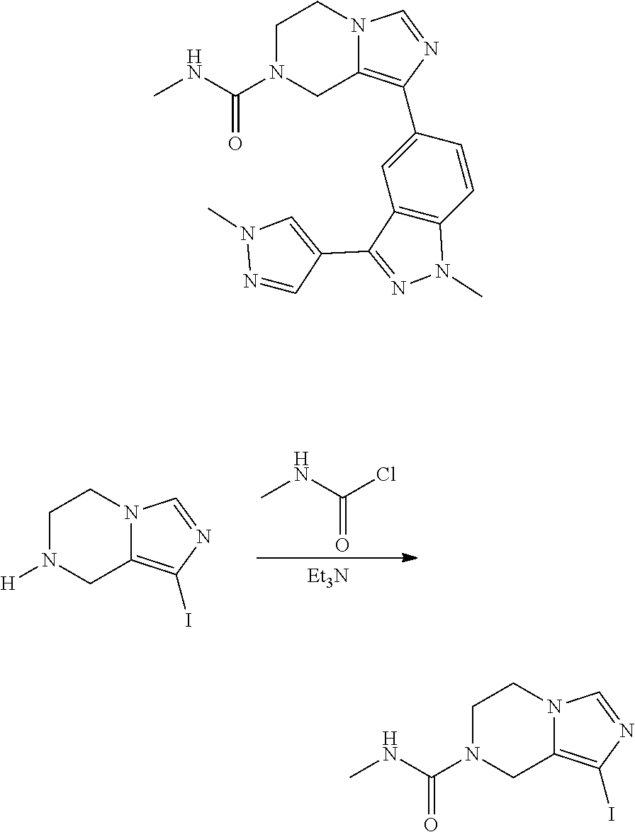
CNC(Cl)=O.[Et3N].C1N([H])CC2=C(I)N=CN2C1.C1N(C(NC)=O)CC2=C(I)N=CN2C1.CNC(N1CC2=C(C3=CC4=C(C=C3)N(C)N=C4C3=CN(C)N=C3)N=CN2CC1)=O
